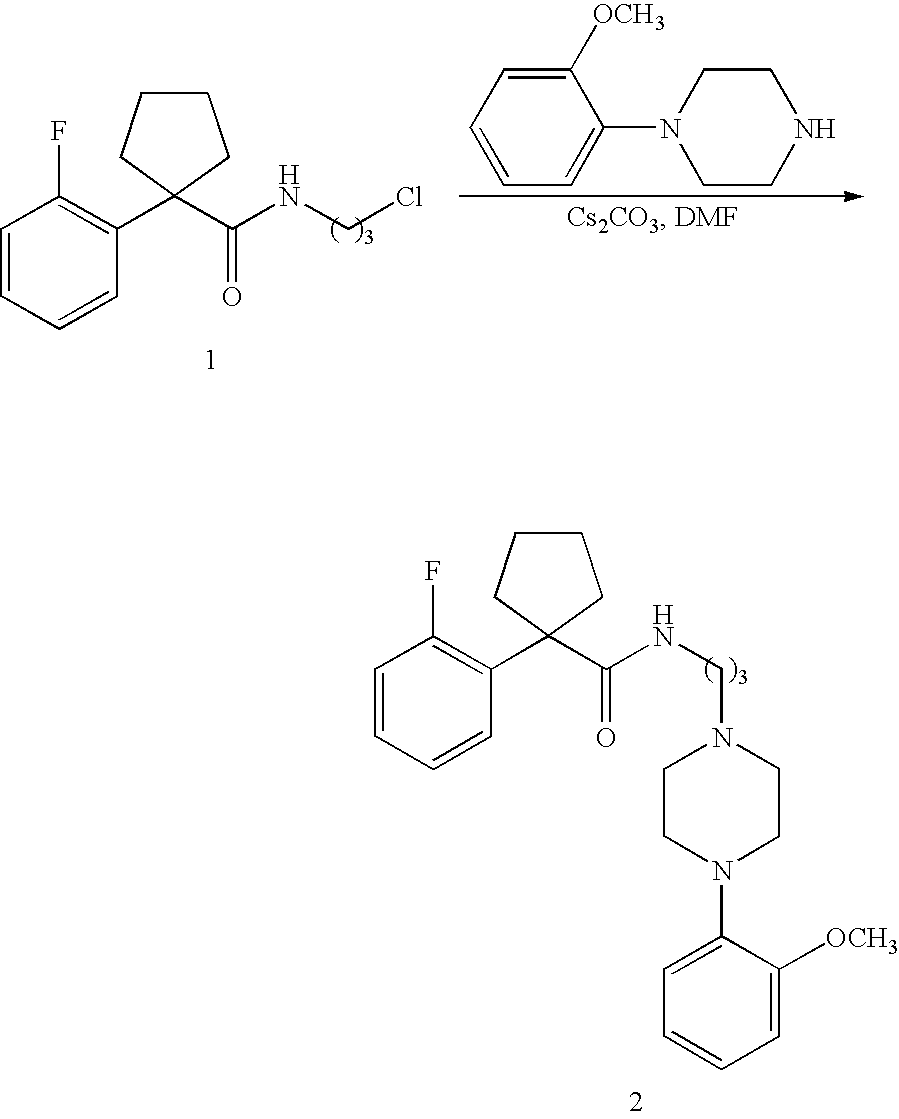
C1=CC=CC(C2(C(NCCl)=O)CCCC2)=C1F.C1([OCH3])=CC=CC=C1N1CCNCC1.C1=CC=CC(C2(C(NCN3CCN(C4=CC=CC=C4[OCH3])CC3)=O)CCCC2)=C1F
